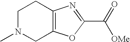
[OMe]C(C1=NC2=C(O1)CN(C)CC2)=O
